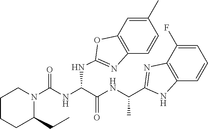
C1N(C(NC(C(NC(C)C2=NC3=C(C=CC=C3F)N2)=O)NC2=NC3=C(C=C(C)C=C3)O2)=O)C(CC)CCC1
